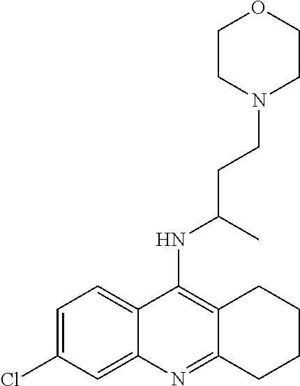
O1CCN(CCC(NC2=C3C(=NC4=CC(Cl)=CC=C24)CCCC3)C)CC1
